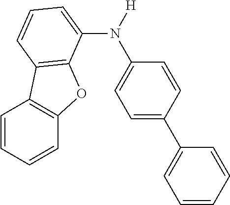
C1=CC=CC2=C1C1=C(O2)C(N(C2=CC=C(C3=CC=CC=C3)C=C2)[H])=CC=C1
